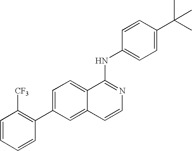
C1=CC=CC(C2=CC=C3C(=C2)C=CN=C3NC2=CC=C(C(C)(C)C)C=C2)=C1[CF3]
